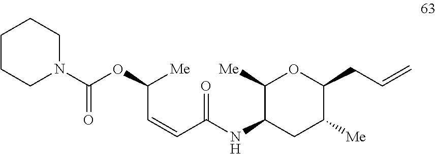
N(C1C([Me])OC(CC=C)C([Me])C1)C(=O)C=CC(OC(N1CCCCC1)=O)[Me]
